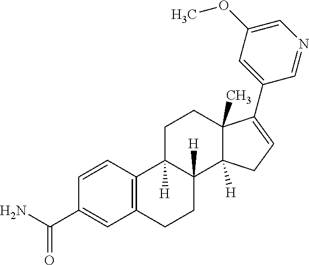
C12=C(C=CC(C(N)=O)=C1)C1([H])C([H])(CC2)C2([H])C(C)(CC1)C(C1=CC(OC)=CN=C1)=CC2
